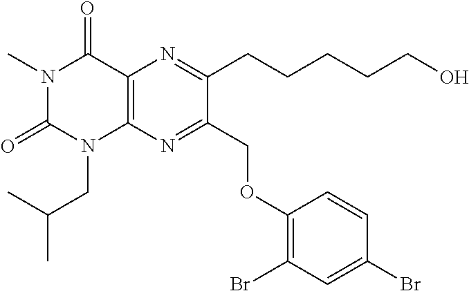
N1(C)C(=O)N(CC(C)C)C2=C(C1=O)N=C(CCCCCO)C(COC1=C(Br)C=C(Br)C=C1)=N2
